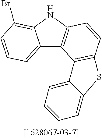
C12=CC=CC(Br)=C1NC1=C2C2=C(C=C1)SC1=CC=CC=C21
